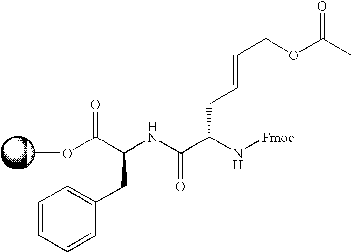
C1=CC=CC(CC(NC(C(N[Fmoc])CC=CCOC(C)=O)=O)C(OC)=O)=C1
